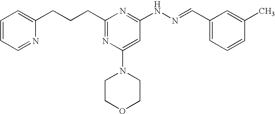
C(CC1=NC(N2CCOCC2)=CC(NN=CC2=CC=CC(C)=C2)=N1)CC1=CC=CC=N1
